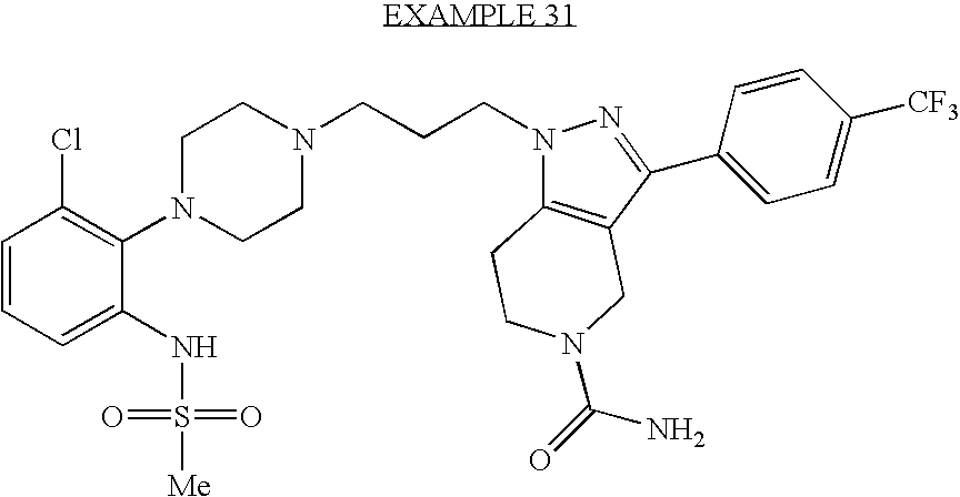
N1(C2=C(Cl)C=CC=C2NS(=O)(=O)[Me])CCN(CCCN2C3=C(CN(C(=O)N)CC3)C(C3=CC=C([CF3])C=C3)=N2)CC1
